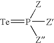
[Te]=P([Z])([Z])[Z]
